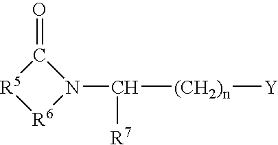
C1(=O)[R5][R6]N1C([R7])[(CH2)n][Y]
